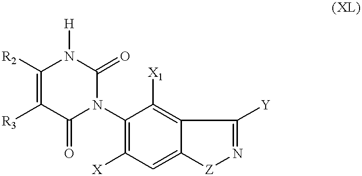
C1([R2])=C([R3])C(=O)N(C2=C([X])C=C3C(=C2[X1])C([Y])=N[Z]3)C(=O)N1[H]
